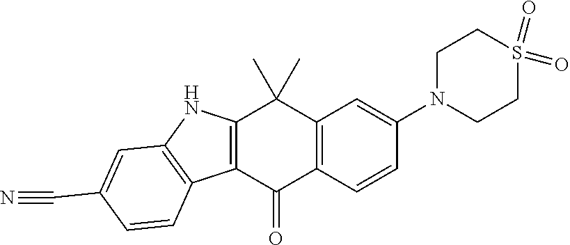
C12=C(C(=O)C3=C(C1(C)C)C=C(N1CCS(=O)(=O)CC1)C=C3)C1=C(N2)C=C(C#N)C=C1
